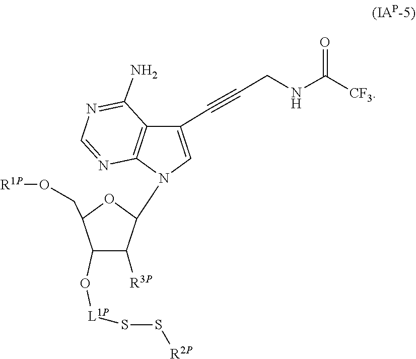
S([R2P])S[L1P]OC1C(CO[R1P])OC(N2C3=C(C(C#CCNC([CF3])=O)=C2)C(N)=NC=N3)C1[R3P]
